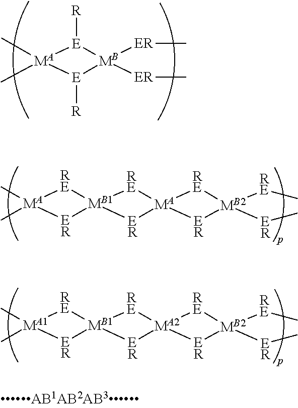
C[MA]1(C)[E]([R])[MB]([ER]C)([ER]C)[E]1[R].C[MA]1(C)[RE][MB1]2([ER]1)[RE][MA]1([ER]2)[RE][MB2]([RE]C)([ER]C)[ER]1.C[MA1]1(C)[RE][MB1]2([ER]1)[RE][MA2]1([ER]2)[RE][MB2]([RE]C)([ER]C)[ER]1
